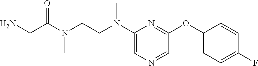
C1(N(CCN(C(CN)=O)C)C)=CN=CC(OC2=CC=C(F)C=C2)=N1
